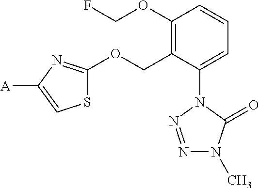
C1(OCF)=C(COC2=NC([A])=CS2)C(N2N=NN(C)C2=O)=CC=C1
